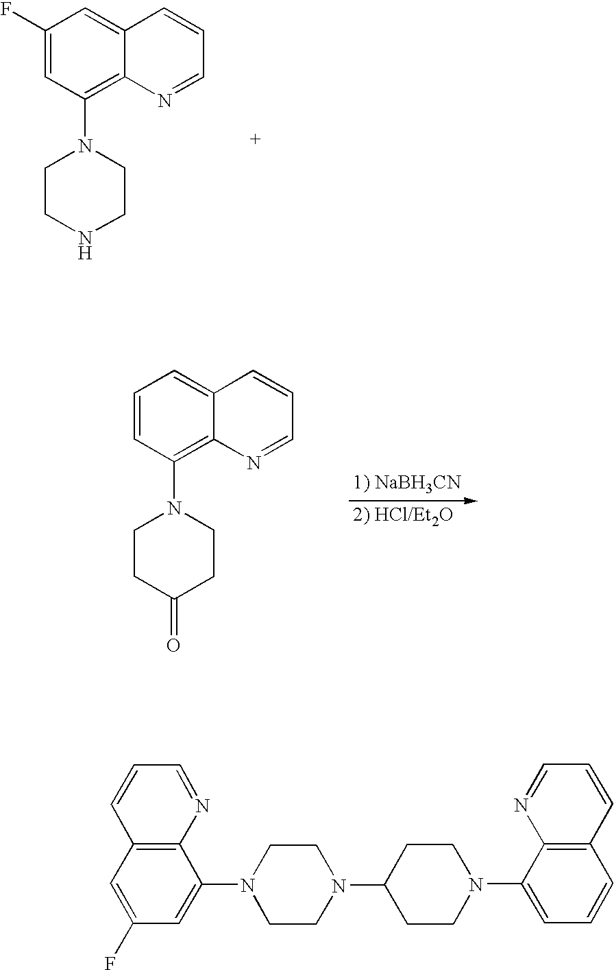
C1=C(F)C=C2C(=C1N1CCNCC1)N=CC=C2.C1=CC=C2C(=C1N1CCC(=O)CC1)N=CC=C2.C1=C(N2CCN(C3CCN(C4=CC=CC5=C4N=CC=C5)CC3)CC2)C2=C(C=C1F)C=CC=N2
